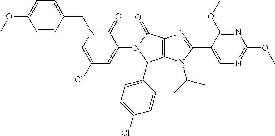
C12=C(N(C(C)C)C(C3=CN=C(OC)N=C3OC)=N1)C(C1=CC=C(Cl)C=C1)N(C1=CC(Cl)=CN(CC3=CC=C(OC)C=C3)C1=O)C2=O
